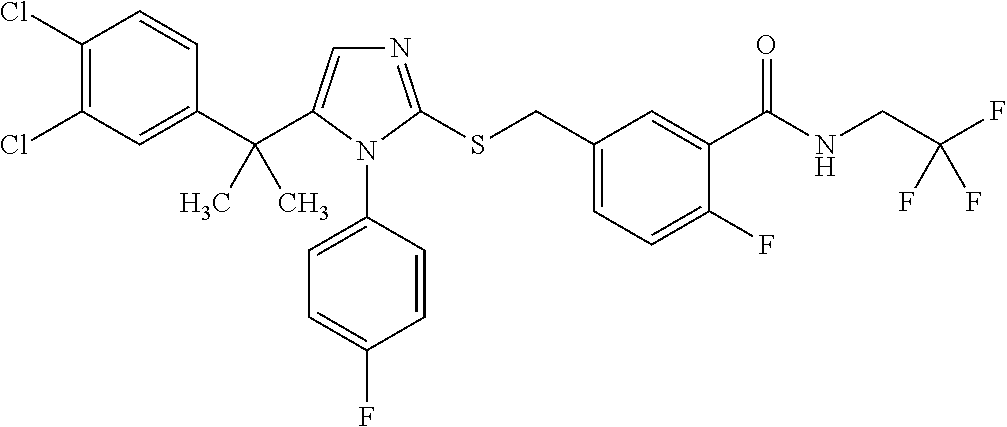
C1(Cl)=C(Cl)C=C(C(C2=CN=C(SCC3=CC=C(F)C(C(NCC(F)(F)F)=O)=C3)N2C2=CC=C(F)C=C2)(C)C)C=C1
